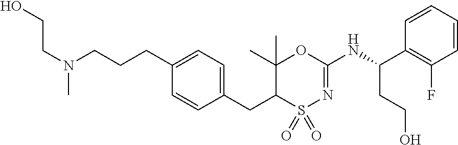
C1=C(CCCN(CCO)C)C=CC(CC2C(C)(C)OC(NC(C3=C(F)C=CC=C3)CCO)=NS2(=O)=O)=C1
